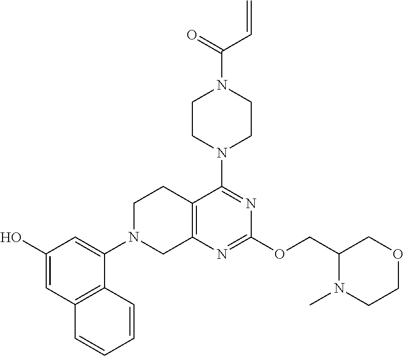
C1(O)=CC2=C(C(N3CC4=C(CC3)C(N3CCN(C(C=C)=O)CC3)=NC(OCC3N(C)CCOC3)=N4)=C1)C=CC=C2
